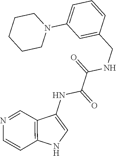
C1CCCN(C2=CC=CC(CNC(C(NC3=CNC4=C3C=NC=C4)=O)=O)=C2)C1
